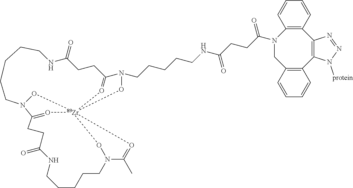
C12=C(C=CC=C1)CN(C(CCC(NCCCCCN1O[Zr]3456O=C1CCC(=O)NCCCCCN(C(=O3)CCC(=O)NCCCCCN(C(C)=O4)O5)O6)=O)=O)C1=C(C3=C2N([protein])N=N3)C=CC=C1
